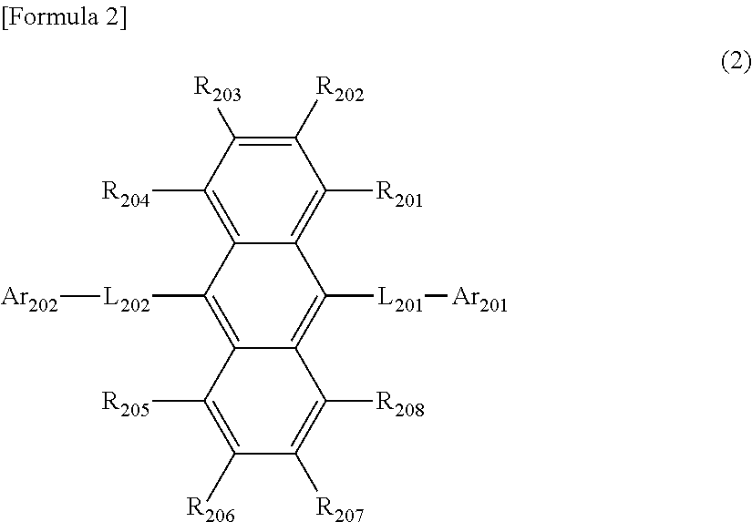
C1([R204])=C2C(=C([R201])C([R202])=C1[R203])C([L201][Ar201])=C1C(=C2[L202][Ar202])C([R205])=C([R206])C([R207])=C1[R208]
